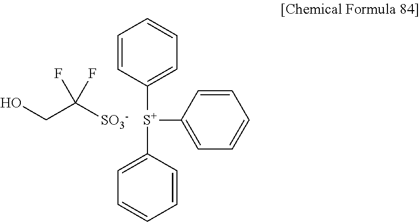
OCC([SO3-])(F)F.C1=CC([S+](C2=CC=CC=C2)C2=CC=CC=C2)=CC=C1
